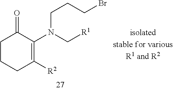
C1CCC([R2])=C(N(CCCBr)C[R1])C1=O
